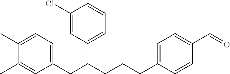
C1(C)=CC=C(CC(CCCC2=CC=C(C=O)C=C2)C2=CC=CC(Cl)=C2)C=C1C
